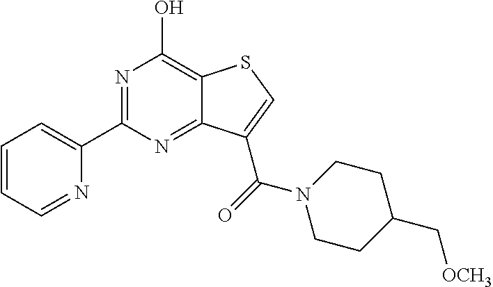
C1(C2=NC(O)=C3C(=N2)C(C(=O)N2CCC(C[OCH3])CC2)=CS3)=CC=CC=N1
